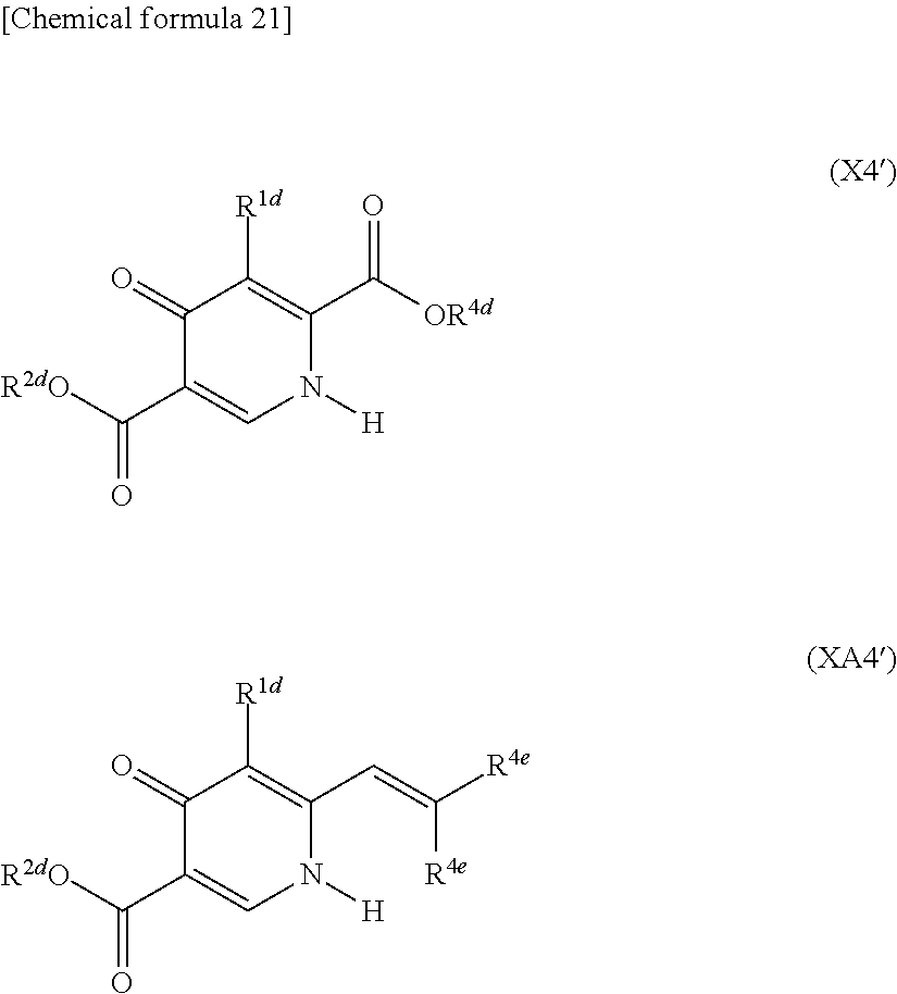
C1([R1d])=C(C([OR4d])=O)N([H])C=C(C([R2dO])=O)C1=O.C1([R1d])=C(C=C([R4e])[R4e])N([H])C=C(C([R2dO])=O)C1=O
